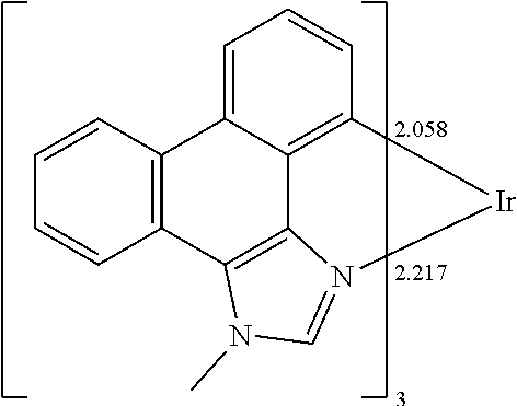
C1=CC2=C(C=C1)C1=C3C4=C([Ir]N3=CN1C)C=CC=C24
